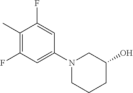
C1(C)=C(F)C=C(N2CCCC(O)C2)C=C1F
